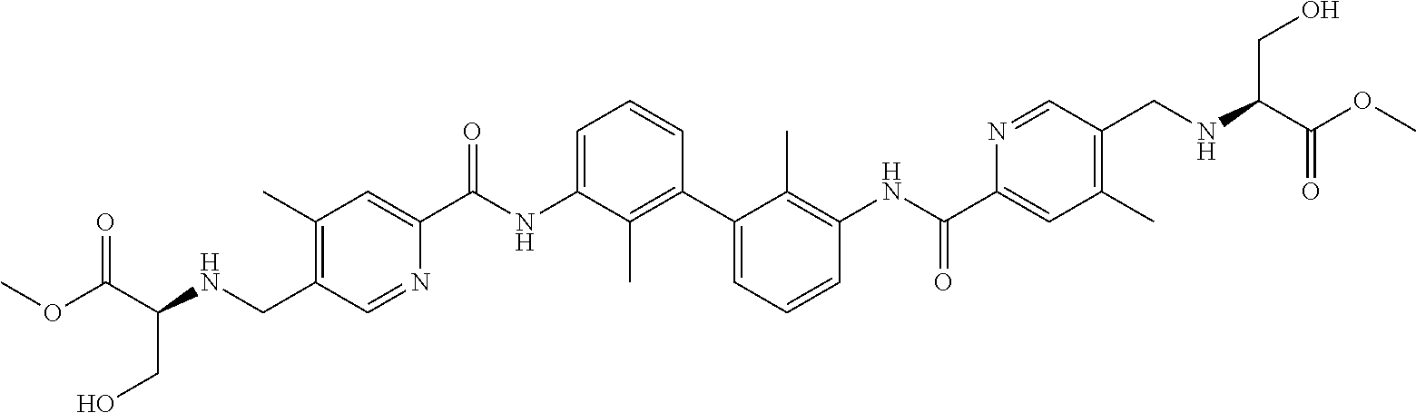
C1(C)=C(CNC(C(OC)=O)CO)C=NC(C(NC2=CC=CC(C3=CC=CC(NC(C4=CC(C)=C(CNC(C(OC)=O)CO)C=N4)=O)=C3C)=C2C)=O)=C1
